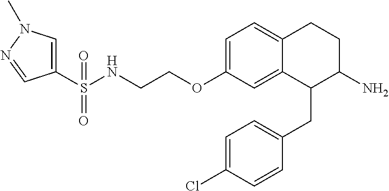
C1=C(OCCNS(C2=CN(C)N=C2)(=O)=O)C=C2C(=C1)CCC(N)C2CC1=CC=C(Cl)C=C1
